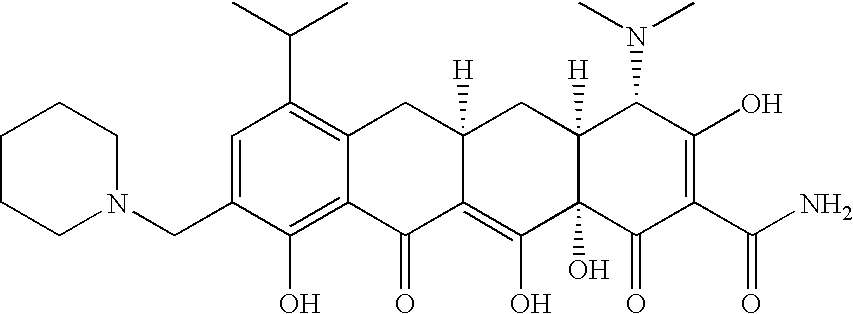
N1(CC2=CC(C(C)C)=C3C(=C2O)C(=O)C2=C(O)C4(O)C([H])(CC2([H])C3)C(N(C)C)C(O)=C(C(N)=O)C4=O)CCCCC1
